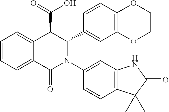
C1=CC=C2C(=C1)C(C(=O)O)C(C1=CC3=C(C=C1)OCCO3)N(C1=CC3=C(C=C1)C(C)(C)C(=O)N3)C2=O
